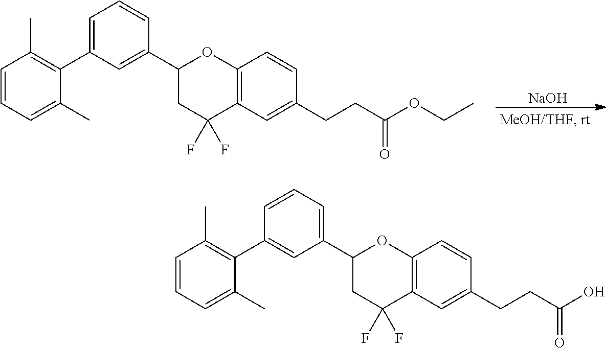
C1=C(C2=C(C)C=CC=C2C)C=C(C2CC(F)(F)C3=C(O2)C=CC(CCC(OCC)=O)=C3)C=C1.[NaOH].C1=CC=C(C2CC(F)(F)C3=C(O2)C=CC(CCC(O)=O)=C3)C=C1C1=C(C)C=CC=C1C
